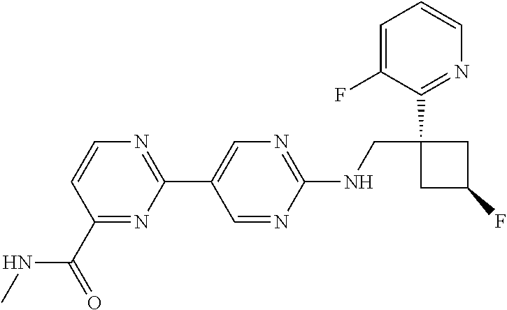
C1(NCC2(C3=NC=CC=C3F)CC(F)C2)=NC=C(C2=NC=CC(C(NC)=O)=N2)C=N1
